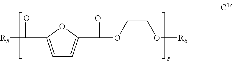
[R5]C(=O)C1=CC=C(C(=O)OCCO[R6])O1
